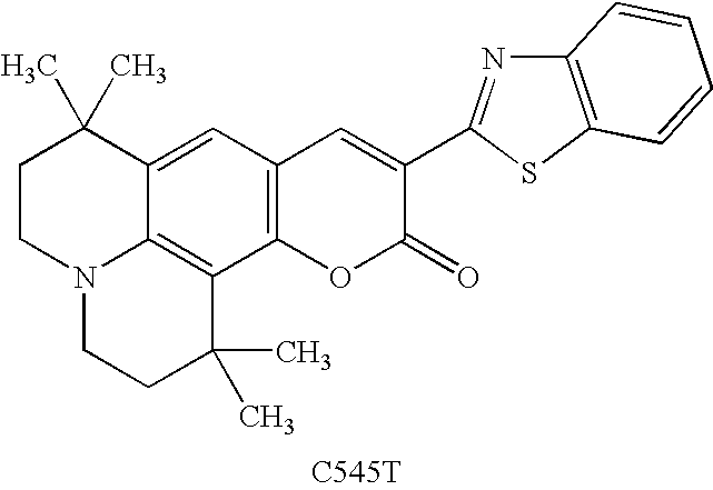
[C545T].C1CN2C3=C(C(C)(C)CC2)C2=C(C=C3C1(C)C)C=C(C1=NC3=C(S1)C=CC=C3)C(=O)O2
